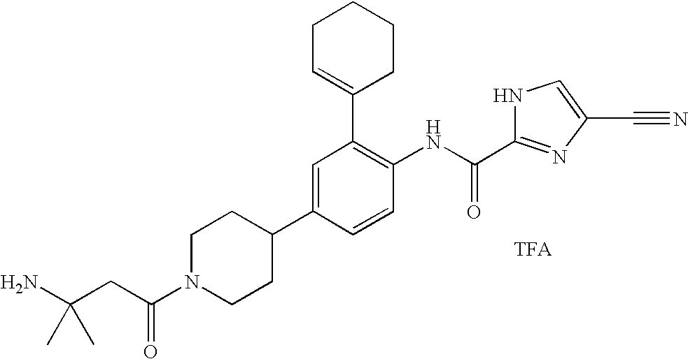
C1=C(C2CCN(C(CC(N)(C)C)=O)CC2)C=CC(NC(C2=NC(C#N)=CN2)=O)=C1C1=CCCCC1
